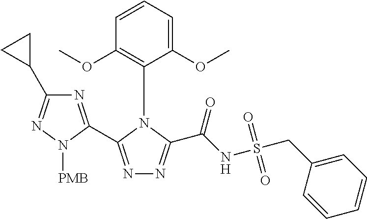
C1=CC=C(OC)C(N2C(C(NS(=O)(=O)CC3=CC=CC=C3)=O)=NN=C2C2=NC(C3CC3)=NN2[PMB])=C1OC
